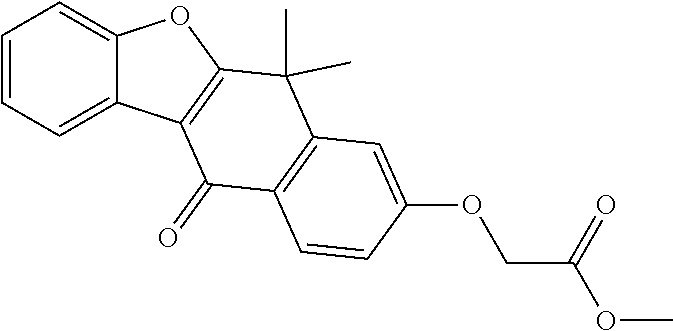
C1=CC=C2C(=C1)OC1=C2C(=O)C2=C(C1(C)C)C=C(OCC(OC)=O)C=C2
